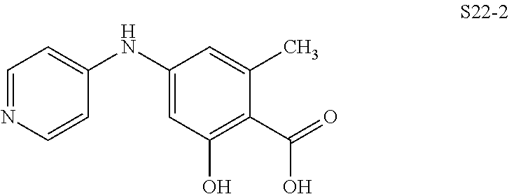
C1=NC=CC(NC2=CC(O)=C(C(O)=O)C(C)=C2)=C1
